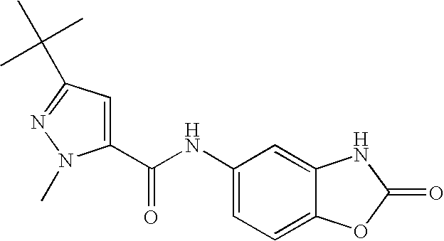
C1=C(NC(C2=CC(C(C)(C)C)=NN2C)=O)C=C2C(=C1)OC(=O)N2
